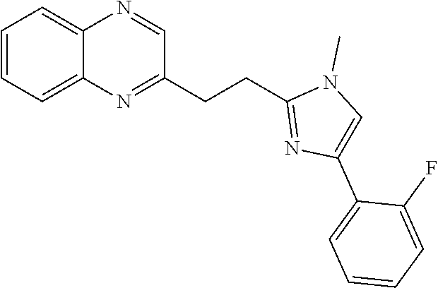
C1(CCC2=NC(C3=CC=CC=C3F)=CN2C)=NC2=CC=CC=C2N=C1
